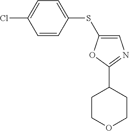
C1(SC2=CN=C(C3CCOCC3)O2)=CC=C(Cl)C=C1
